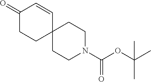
C1(=O)CCC2(C=C1)CCN(C(=O)OC(C)(C)C)CC2
